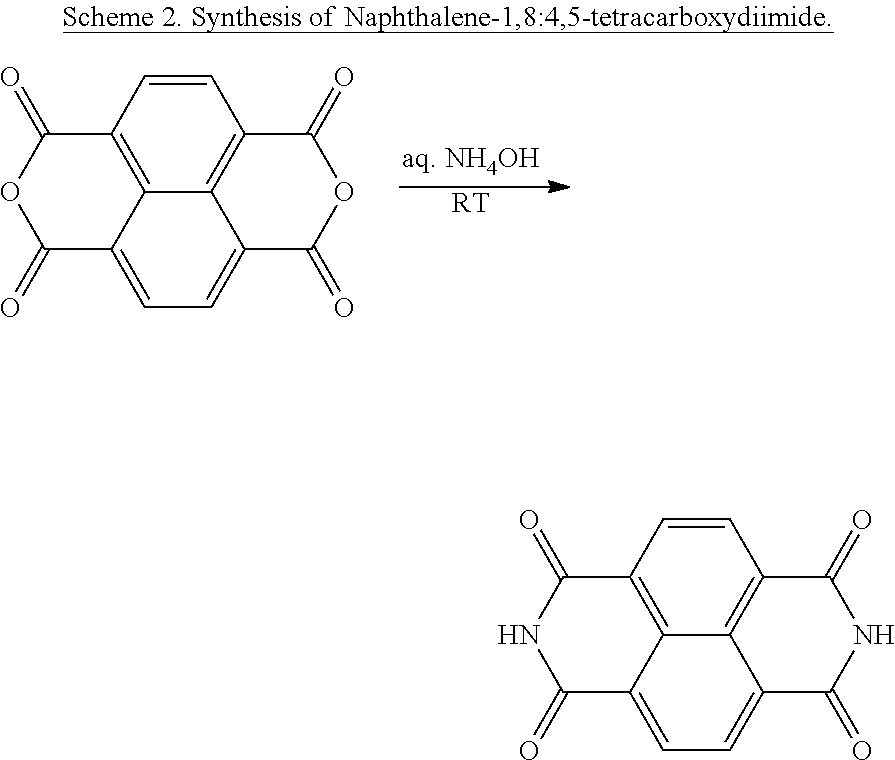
[RT].C1=CC2=C3C4=C1C(=O)OC(=O)C4=CC=C3C(=O)OC2=O.C1=CC2=C3C4=C1C(=O)NC(=O)C4=CC=C3C(=O)NC2=O
